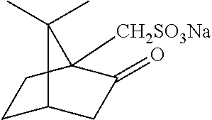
C1C2CC(=O)C([CH2SO3Na])(C1)C2(C)C
